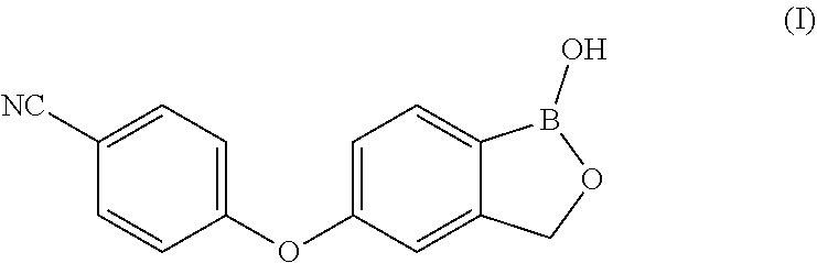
C1=C([NC])C=CC(OC2=CC=C3C(=C2)COB3O)=C1
